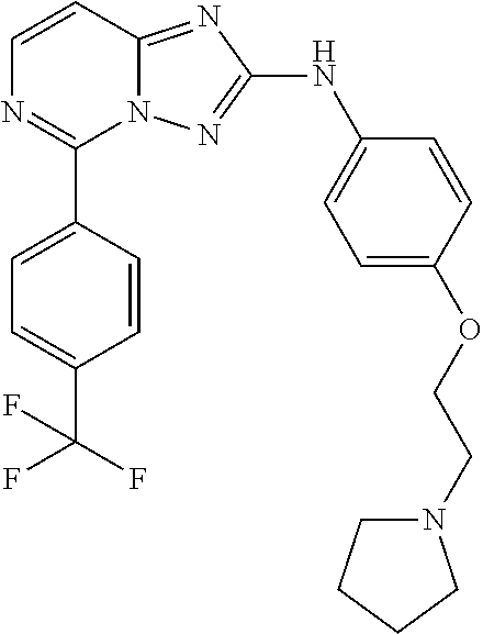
C1=CN=C(C2=CC=C(C(F)(F)F)C=C2)N2C1=NC(NC1=CC=C(OCCN3CCCC3)C=C1)=N2
